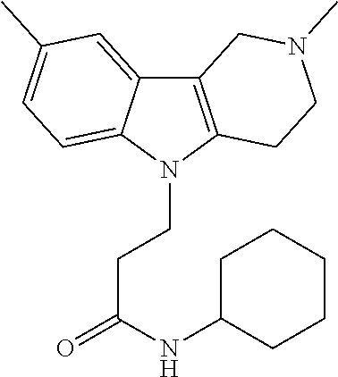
C12=C(N(CCC(NC3CCCCC3)=O)C3=CC=C(C)C=C13)CCN(C)C2
